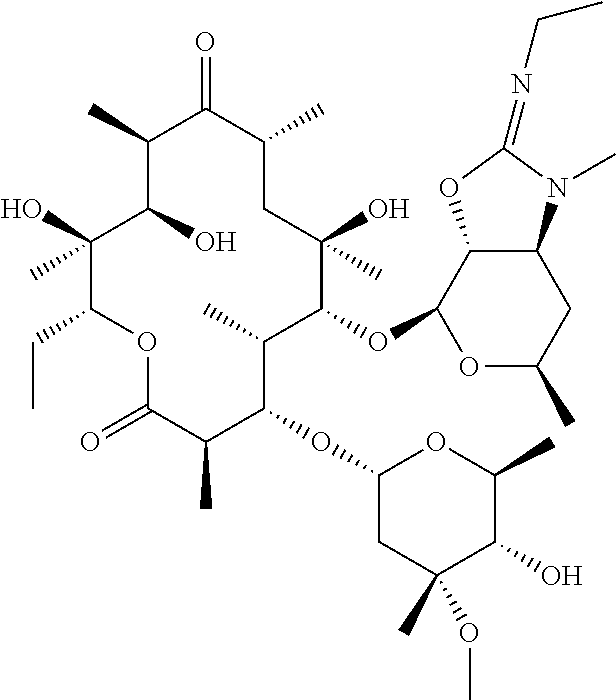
C1(O)C(O)(C)C(CC)OC(=O)C(C)C(OC2CC(C)(OC)C(O)C(C)O2)C(C)C(OC2C3C(CC(C)O2)N(C)C(=NCC)O3)C(C)(O)CC(C)C(=O)C1C
